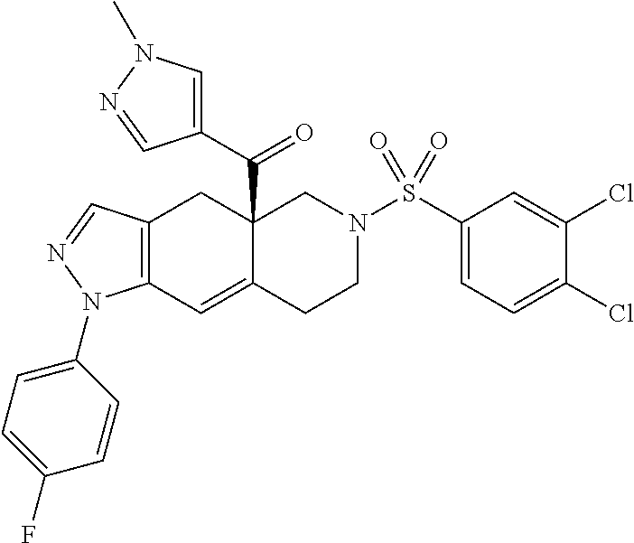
C12=C(C=C3C(C(C4=CN(C)N=C4)=O)(C1)CN(S(C1=CC=C(Cl)C(Cl)=C1)(=O)=O)CC3)N(C1=CC=C(F)C=C1)N=C2
